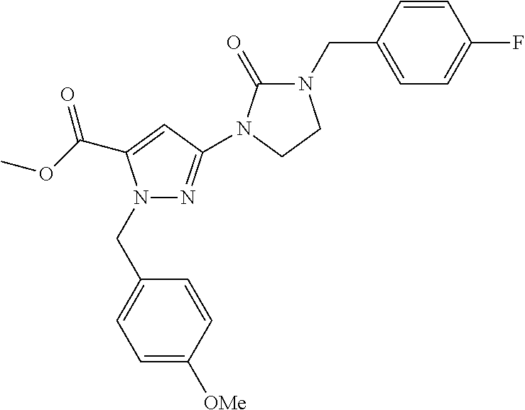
C1=C([OMe])C=CC(CN2N=C(N3C(=O)N(CC4=CC=C(F)C=C4)CC3)C=C2C(OC)=O)=C1
